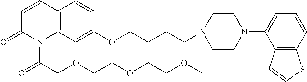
C12=C(C=C(OCCCCN3CCN(C4=CC=CC5=C4C=CS5)CC3)C=C1)N(C(COCCOCCOC)=O)C(=O)C=C2
